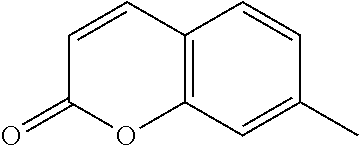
C12=C(C=CC(C)=C1)C=CC(=O)O2
